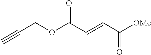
O(C(C=CC([OMe])=O)=O)CC#C
